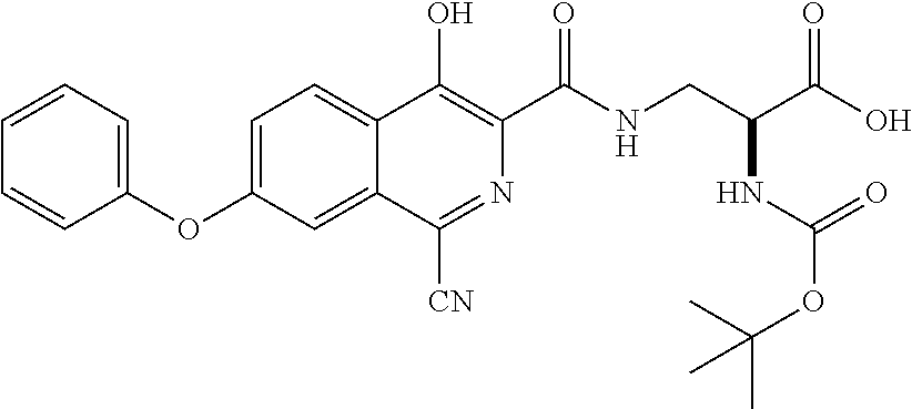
C1=CC=C(OC2=CC=C3C(=C2)C([CN])=NC(C(NCC(C(O)=O)NC(=O)OC(C)(C)C)=O)=C3O)C=C1
